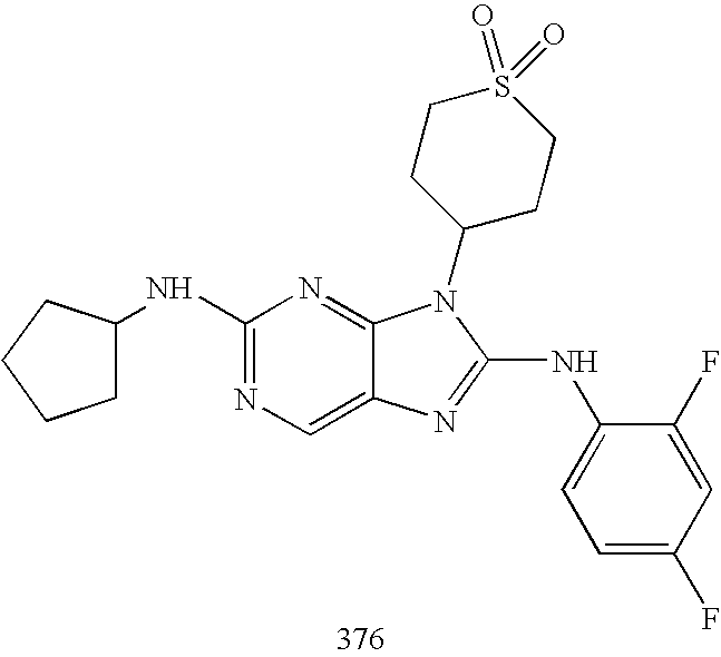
C1(NC2CCCC2)=NC=C2C(=N1)N(C1CCS(=O)(=O)CC1)C(NC1=CC=C(F)C=C1F)=N2
